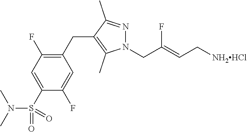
N1(CC(=CC[NH2HCl])F)N=C(C)C(CC2=C(F)C=C(S(N(C)C)(=O)=O)C(F)=C2)=C1C
